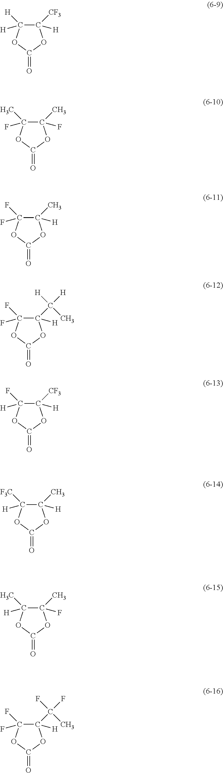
C1([H])([CF3])C([H])([H])OC(=O)O1.C1(F)(C)C(F)(C)OC(=O)O1.C1([H])(C)C(F)(F)OC(=O)O1.C1([H])(C([H])([H])C)C(F)(F)OC(=O)O1.C1([H])([CF3])C([H])(F)OC(=O)O1.C1([H])(C)C([H])([F3C])OC(=O)O1.C1(F)(C)C([H])(C)OC(=O)O1.C1([H])(C(F)(F)C)C(F)(F)OC(=O)O1
